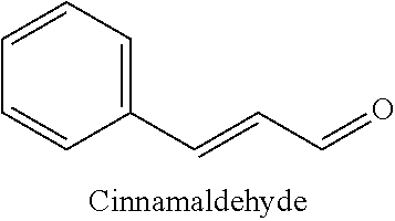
C1=CC=C(C=CC=O)C=C1
